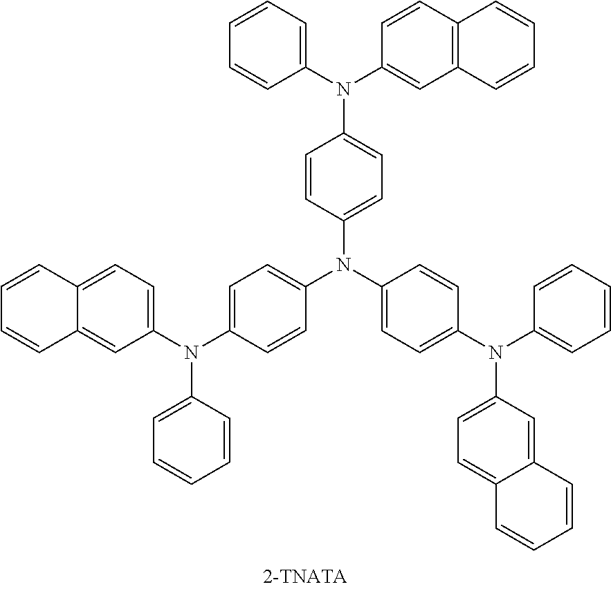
C1(N(C2=CC=C(N(C3=CC=CC=C3)C3=CC=C4C(=C3)C=CC=C4)C=C2)C2=CC=C(N(C3=CC=C4C(=C3)C=CC=C4)C3=CC=CC=C3)C=C2)=CC=C(N(C2=CC=CC=C2)C2=CC3=C(C=C2)C=CC=C3)C=C1
